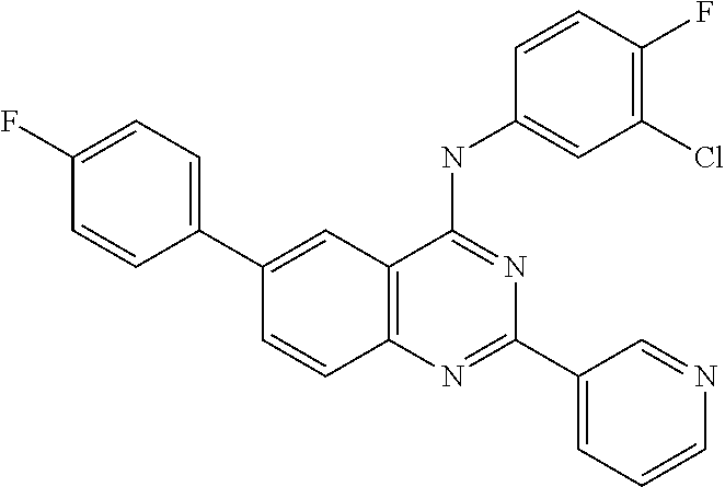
C1(C2=CC=C(F)C=C2)=CC2=C(C=C1)N=C(C1=CC=CN=C1)N=C2NC1=CC(Cl)=C(F)C=C1
